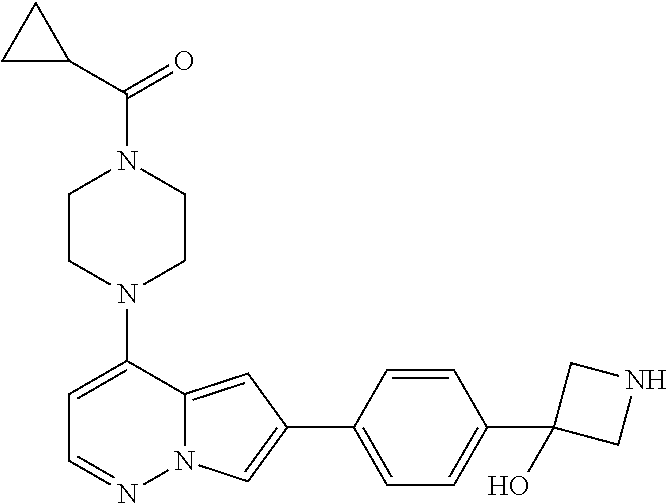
C1CN(C2=CC=NN3C2=CC(C2=CC=C(C4(O)CNC4)C=C2)=C3)CCN1C(C1CC1)=O
